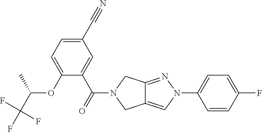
C1(C#N)=CC=C(OC(C)C(F)(F)F)C(C(=O)N2CC3=CN(C4=CC=C(F)C=C4)N=C3C2)=C1
